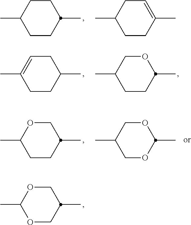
C1CC(C)CCC1C.C1CC(C)=CCC1C.C1CC(C)CC=C1C.C1CC(C)OCC1C.C1CC(C)COC1C.C1OC(C)OCC1C.O1CC(C)COC1C
